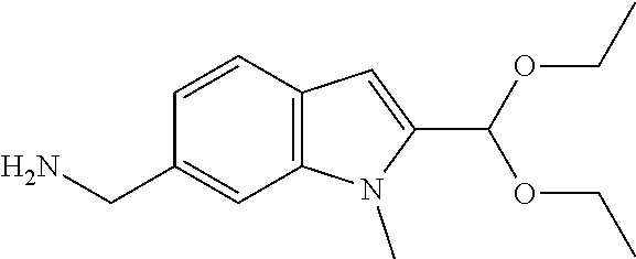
C1=CC2=C(C=C1CN)N(C)C(C(OCC)OCC)=C2
